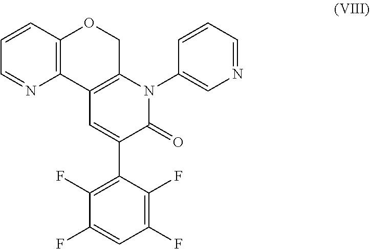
C12=C(OCC3=C1C=C(C1=C(F)C(F)=CC(F)=C1F)C(=O)N3C1=CN=CC=C1)C=CC=N2
